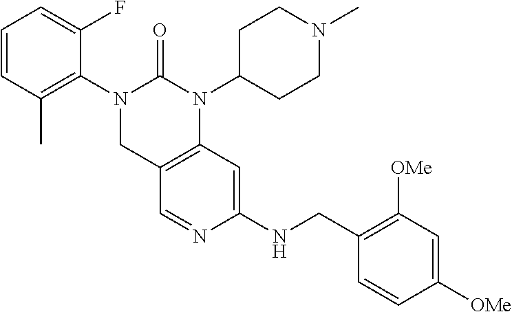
C1=CC(C)=C(N2CC3=C(C=C(NCC4=C([OMe])C=C([OMe])C=C4)N=C3)N(C3CCN(C)CC3)C2=O)C(F)=C1
